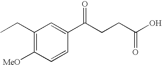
C1(CC)=C([MeO])C=CC(C(CCC(O)=O)=O)=C1
